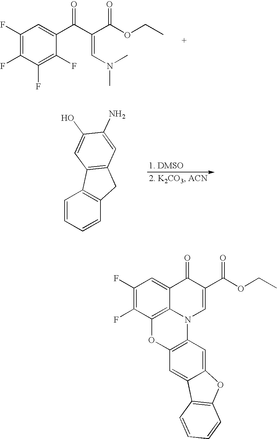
C1(F)=C(F)C(F)=C(F)C(C(C(=CN(C)C)C(OCC)=O)=O)=C1.C1=CC=CC2=C1C1=C(C2)C=C(N)C(O)=C1.C1(F)=C(F)C2=C3C(=C1)C(=O)C(C(OCC)=O)=CN3C1=C(O2)C=C2C(=C1)OC1=C2C=CC=C1
